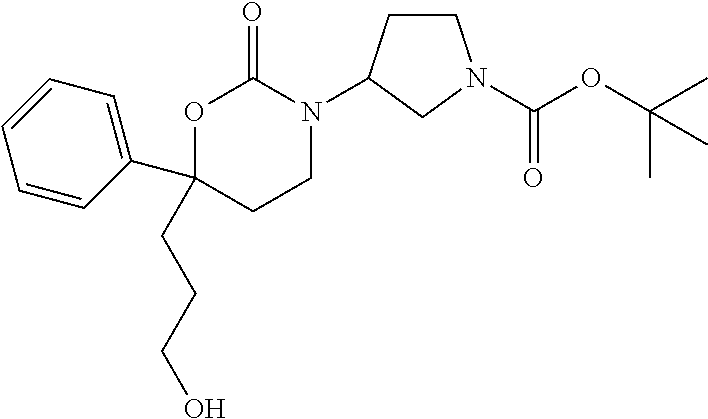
C1CC(N2C(=O)OC(CCCO)(C3=CC=CC=C3)CC2)CN1C(=O)OC(C)(C)C
